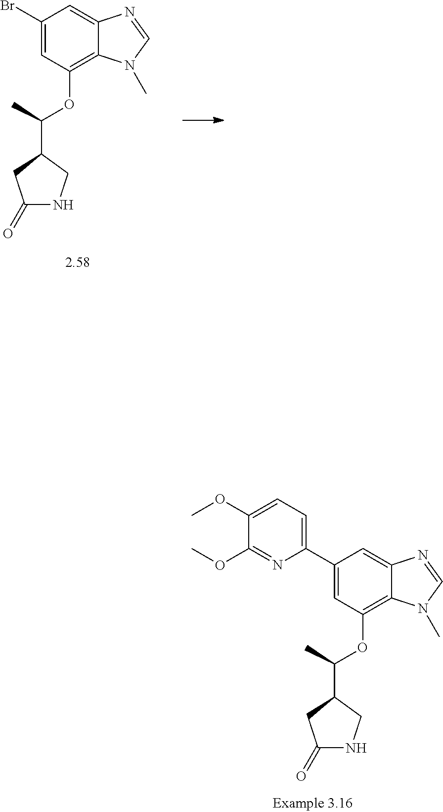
BrC1=CC(OC(C2CC(=O)NC2)C)=C2C(=C1)N=CN2C.C1=C(OC)C(OC)=NC(C2=CC(OC(C3CC(=O)NC3)C)=C3C(=C2)N=CN3C)=C1
